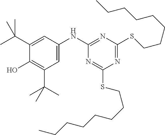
C1(C(C)(C)C)=CC(NC2=NC(SCCCCCCCC)=NC(SCCCCCCCC)=N2)=CC(C(C)(C)C)=C1O
